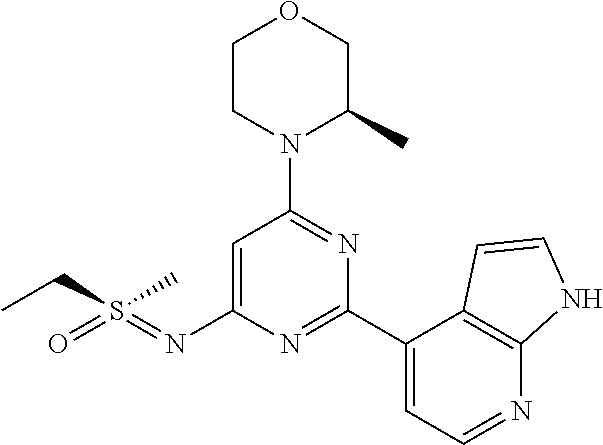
C1CN(C2=NC(C3=CC=NC4=C3C=CN4)=NC(N=S(=O)(CC)C)=C2)C(C)CO1
